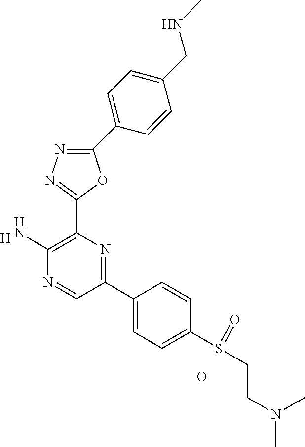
[H].C1(N)=C(C2=NN=C(C3=CC=C(CNC)C=C3)O2)N=C(C2=CC=C(S(CCN(C)C)=O)C=C2)C=N1.O
